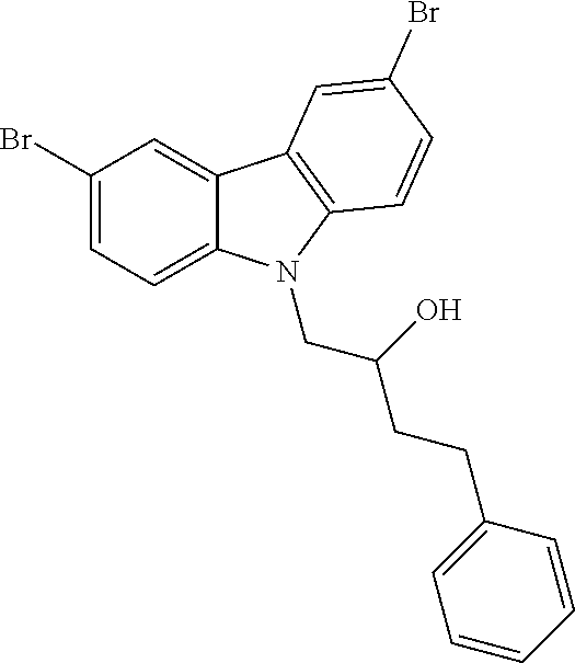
C1(Br)=CC=C2C(=C1)C1=C(C=CC(Br)=C1)N2CC(O)CCC1=CC=CC=C1
